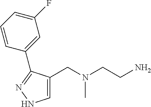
C1=C(CN(CCN)C)C(C2=CC(F)=CC=C2)=NN1
